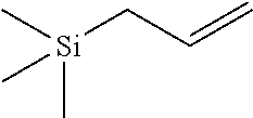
C[Si](CC=C)(C)C
